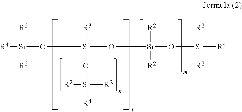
[R4][Si]([R2])([R2])O[Si]([R3])(O[Si]([R2])([R2])O[Si]([R2])([R2])[R4])O[Si]([R2])([R4])[R2]
